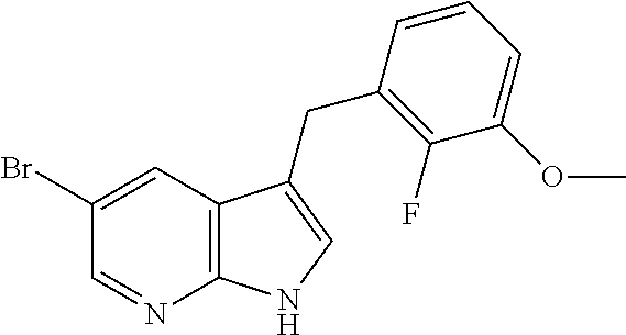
C12=C(C=C(Br)C=N1)C(CC1=C(F)C(OC)=CC=C1)=CN2
